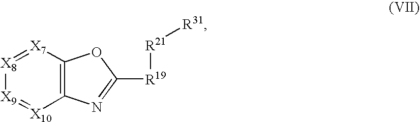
C12=C(N=C([R19][R21][R31])O1)[X10]=[X9][X8]=[X7]2
